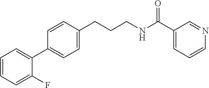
C1=CC(CCCNC(C2=CC=CN=C2)=O)=CC=C1C1=CC=CC=C1F
